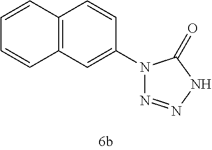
C1(N2N=NNC2=O)=CC2=C(C=C1)C=CC=C2
